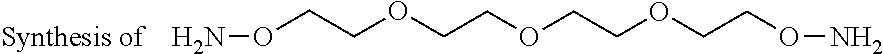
O(CCOCCOCCOCCON)N
